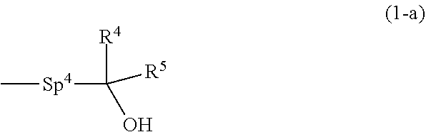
C[Sp4]C(O)([R4])[R5]
